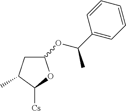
C1C(C)C([Cs])OC1OC(C1=CC=CC=C1)C
